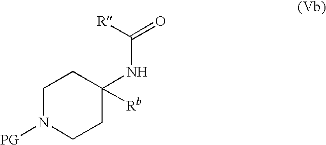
C1N([PG])CCC(NC(=O)[R])([Rb])C1
